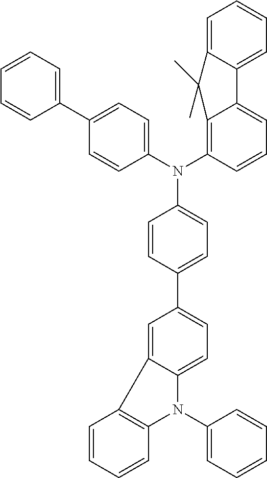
C1=C2C(=CC=C1C1=CC=C(N(C3=CC=C(C4=CC=CC=C4)C=C3)C3=C4C(=CC=C3)C3=CC=CC=C3C4(C)C)C=C1)N(C1=CC=CC=C1)C1=C2C=CC=C1
